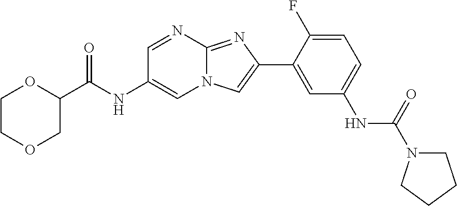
C1=NC2=NC(C3=CC(NC(=O)N4CCCC4)=CC=C3F)=CN2C=C1NC(=O)C1OCCOC1
